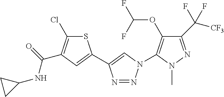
S1C(Cl)=C(C(=O)NC2CC2)C=C1C1=CN(C2=C(OC(F)F)C(C([CF3])(F)F)=NN2C)N=N1
